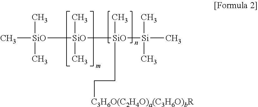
C[SiO](C)(C)[SiO](C)(C)[SiO](C)(CC[C3H6O(C2H4O)a(C3H6O)bR])[Si](C)(C)C
